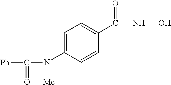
C1(N(C([Ph])=O)[Me])=CC=C(C(NO)=O)C=C1
